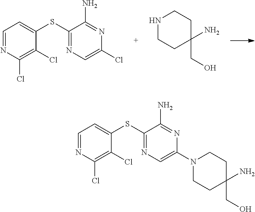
C1(SC2=CC=NC(Cl)=C2Cl)=NC=C(Cl)N=C1N.N1CCC(N)(CO)CC1.C1(SC2=CC=NC(Cl)=C2Cl)=NC=C(N2CCC(CO)(N)CC2)N=C1N
